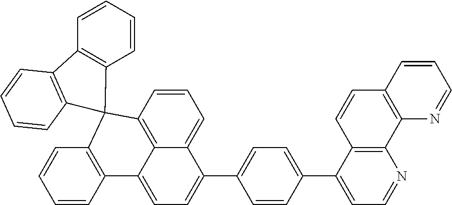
C1=CC2=C3C(=C1)C(C1=CC=C(C4=CC=NC5=C4C=CC4=C5N=CC=C4)C=C1)=CC=C3C1=C(C=CC=C1)C21C2=C(C=CC=C2)C2=C1C=CC=C2
